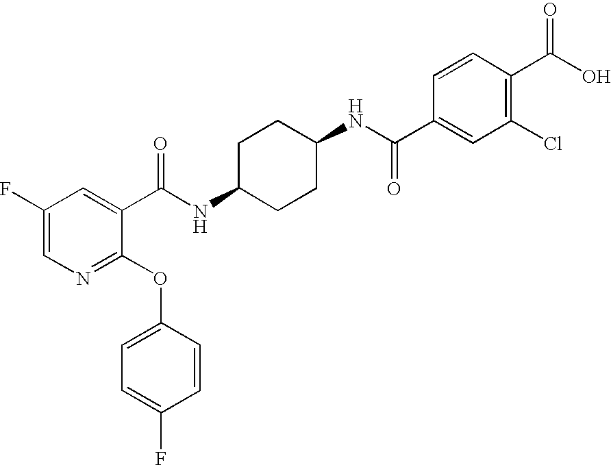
N1=C(OC2=CC=C(F)C=C2)C(C(NC2CCC(NC(=O)C3=CC(Cl)=C(C(O)=O)C=C3)CC2)=O)=CC(F)=C1
